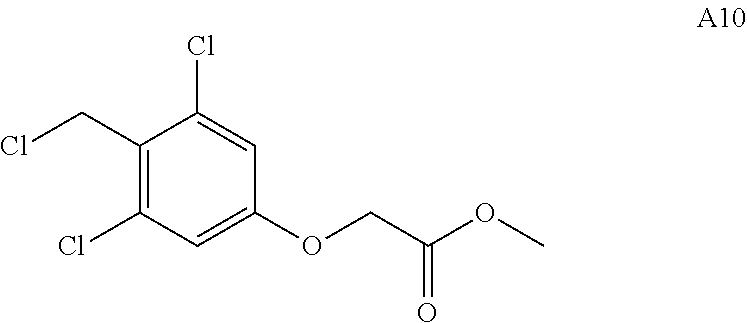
C1(CCl)=C(Cl)C=C(OCC(OC)=O)C=C1Cl
